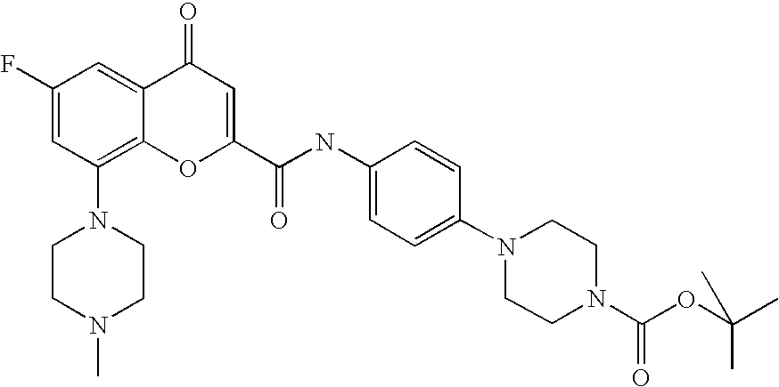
N1(C2=C3C(=CC(F)=C2)C(=O)C=C(C(NC2=CC=C(N4CCN(C(=O)OC(C)(C)C)CC4)C=C2)=O)O3)CCN(C)CC1
